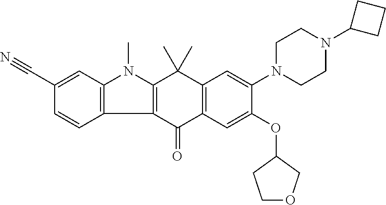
C12=C(C(=O)C3=C(C1(C)C)C=C(N1CCN(C4CCC4)CC1)C(OC1CCOC1)=C3)C1=C(N2C)C=C(C#N)C=C1
